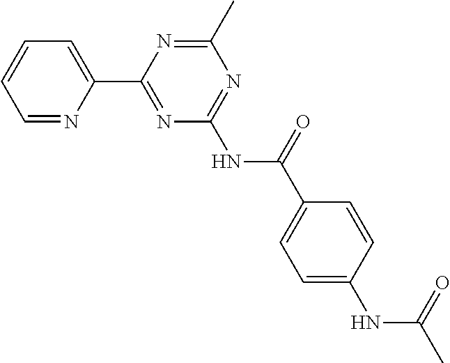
C1=NC(C2=NC(NC(C3=CC=C(NC(C)=O)C=C3)=O)=NC(C)=N2)=CC=C1
